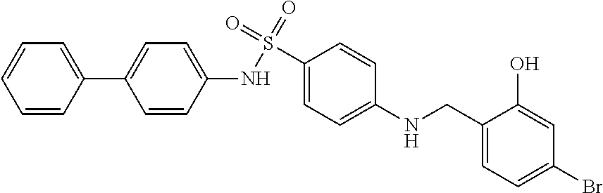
C1(NS(C2=CC=C(NCC3=CC=C(Br)C=C3O)C=C2)(=O)=O)=CC=C(C2=CC=CC=C2)C=C1
